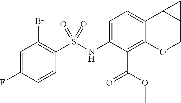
C1=C(F)C=CC(S(NC2=CC=C3C(=C2C(=O)OC)OCC2C3C2)(=O)=O)=C1Br
